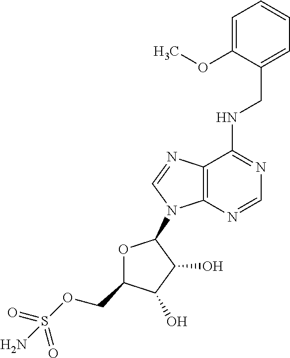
N(C1=NC=NC2=C1N=CN2C1OC(COS(=O)(=O)N)C(O)C1O)CC1=CC=CC=C1OC
